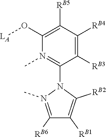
C1([RB2])=C([RB1])C([RB6])=N(C)N1C1=N(C)C(O[LA])=C([RB5])C([RB4])=C1[RB3]
